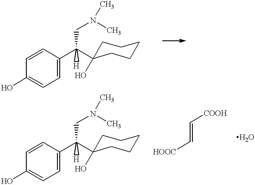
C1=C(C([H])(CN(C)C)C2(O)CCCCC2)C=CC(O)=C1.C1=C(C([H])(CN(C)C)C2(O)CCCCC2)C=CC(O)=C1.C(=C[HOOC])[COOH]
